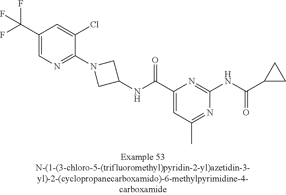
C1(C(F)(F)F)=CN=C(N2CC(NC(C3=CC(C)=NC(NC(C4CC4)=O)=N3)=O)C2)C(Cl)=C1
